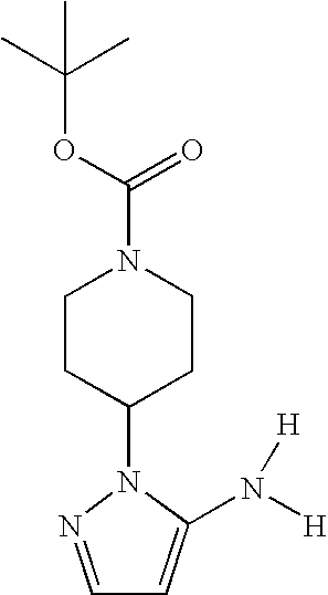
C1=NN(C2CCN(C(OC(C)(C)C)=O)CC2)C(N([H])[H])=C1
